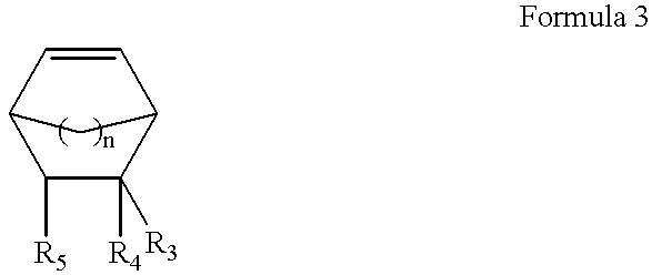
C1([R5])C([R4])([R3])C2C=CC1C2
